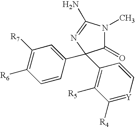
C1([R7])=C([R6])C=CC(C2(C3=C([R5])C([R4])=[Y]C=C3)C(=O)N(C)C(N)=N2)=C1
